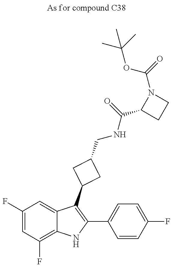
C1(F)=CC(F)=C2C(=C1)C(C1CC(CNC(C3CCN3C(=O)OC(C)(C)C)=O)C1)=C(C1=CC=C(F)C=C1)N2
